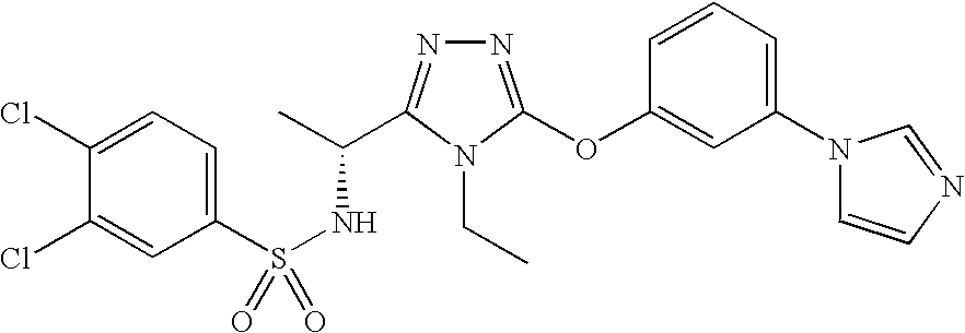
N1=C(OC2=CC(N3C=CN=C3)=CC=C2)N(CC)C(C(C)NS(=O)(C2=CC=C(Cl)C(Cl)=C2)=O)=N1
